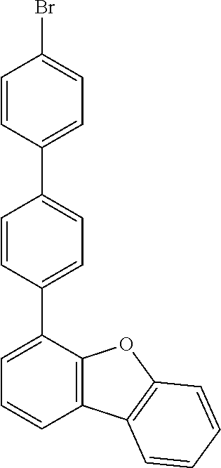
C1=CC(C2=CC=C(C3=CC=CC4=C3OC3=C4C=CC=C3)C=C2)=CC=C1Br
